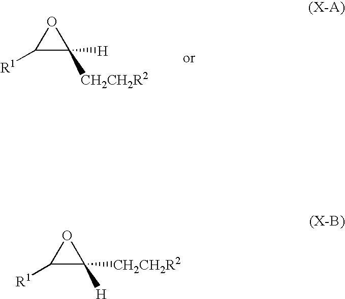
C1([R1])C([CH2CH2R2])([H])O1.C1([R1])C([H])([CH2CH2R2])O1
